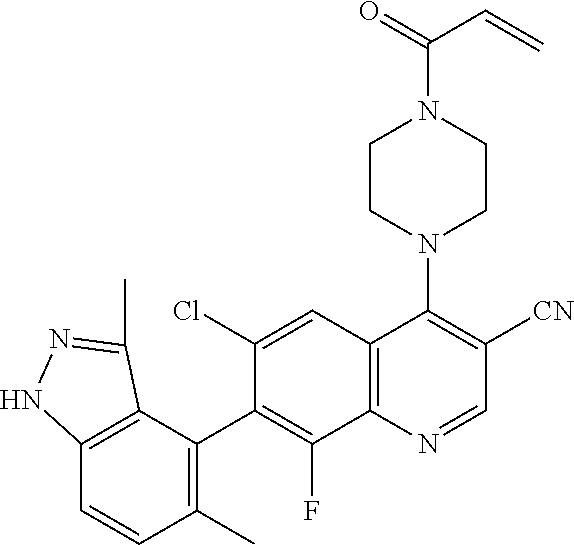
C12=C(C(C3=C(F)C4=C(C=C3Cl)C(N3CCN(C(=O)C=C)CC3)=C([CN])C=N4)=C(C)C=C1)C(C)=NN2
